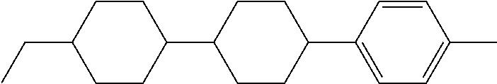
C1CC(C2CCC(C3=CC=C(C)C=C3)CC2)CCC1CC
